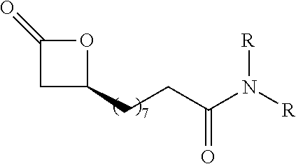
C1(=O)CC(CCC(N([R])[R])=O)O1
